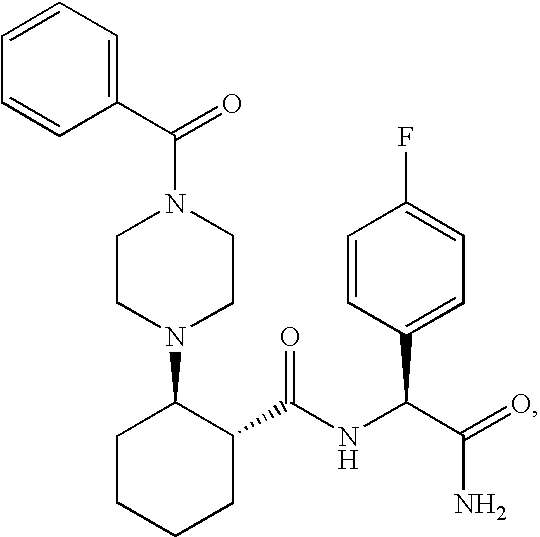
C1(C(N2CCN(C3CCCCC3C(NC(C(=O)N)C3=CC=C(F)C=C3)=O)CC2)=O)=CC=CC=C1
